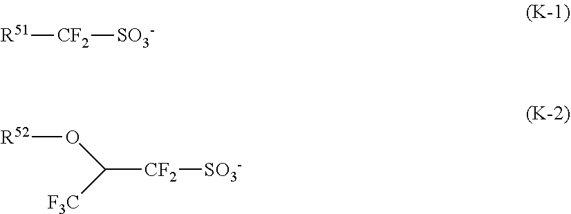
[CF2]([R51])[SO3-].[R52]OC([F3C])[CF2][SO3-]
